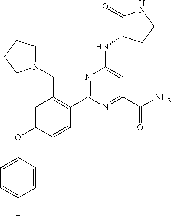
C1=C(OC2=CC=C(F)C=C2)C=CC(C2=NC(NC3CCNC3=O)=CC(C(N)=O)=N2)=C1CN1CCCC1
